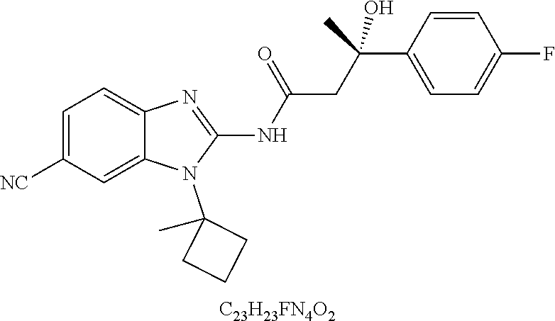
C1=C([NC])C=C2C(=C1)N=C(NC(CC(C)(O)C1=CC=C(F)C=C1)=O)N2C1(C)CCC1.[C23H23FN4O2]
